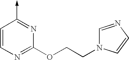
C1=CN=C(OCCN2C=NC=C2)N=C1->C
